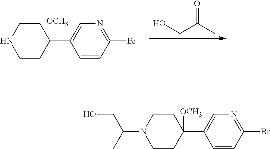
OCC(C)=O.C1=CC(Br)=NC=C1C1([OCH3])CCNCC1.C1=CC(Br)=NC=C1C1([OCH3])CCN(C(C)CO)CC1
